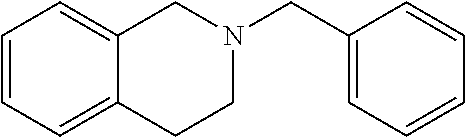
C1=CC=C2C(=C1)CN(CC1=CC=CC=C1)CC2
